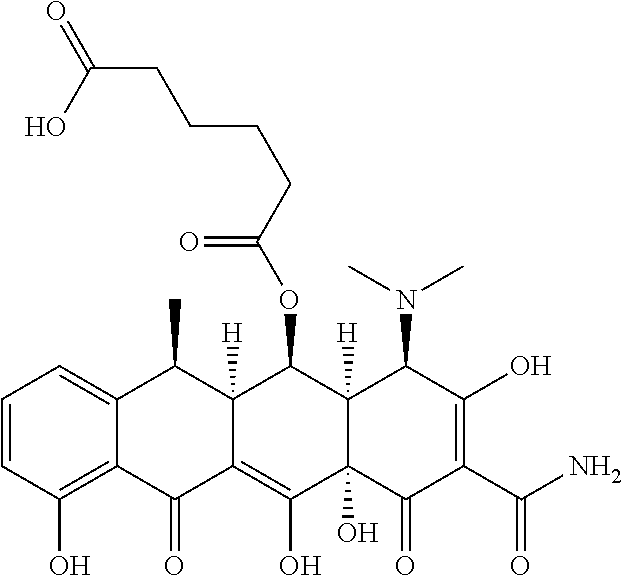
C1=CC(O)=C2C(=C1)C(C)C1([H])C(=C(O)C3(O)C([H])(C1OC(CCCCC(=O)O)=O)C(N(C)C)C(O)=C(C(N)=O)C3=O)C2=O
